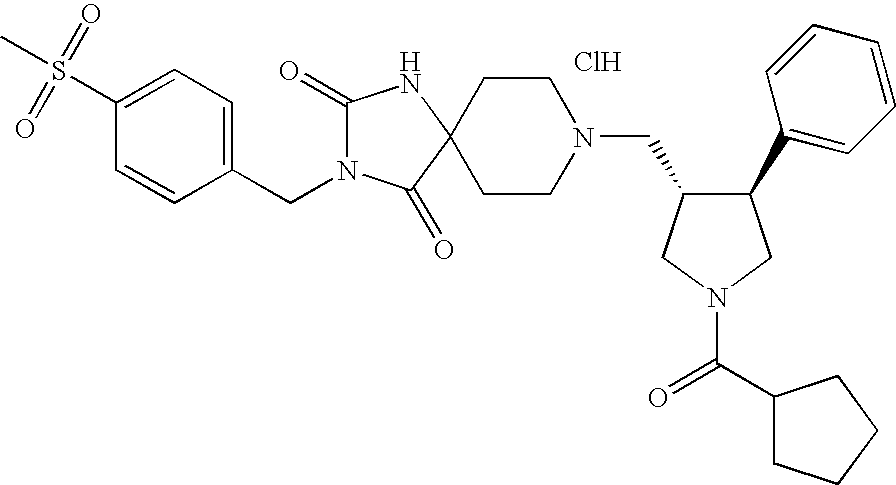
Cl.C1(S(=O)(C)=O)=CC=C(CN2C(=O)NC3(C2=O)CCN(CC2C(C4=CC=CC=C4)CN(C(=O)C4CCCC4)C2)CC3)C=C1
